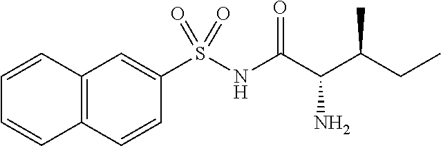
C12=C(C=CC(S(NC(C(C(CC)C)N)=O)(=O)=O)=C1)C=CC=C2
